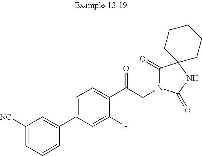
C1([NC])=CC=CC(C2=CC=C(C(CN3C(=O)C4(NC3=O)CCCCC4)=O)C(F)=C2)=C1
